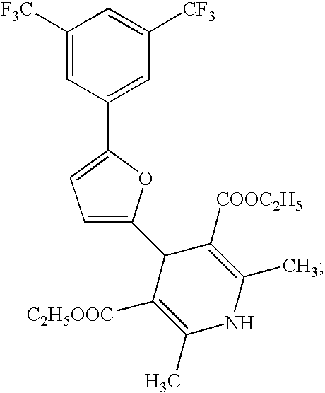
C1([F3C])=CC(C2=CC=C(C3C([C2H5OOC])=C(C)NC(C)=C3[COOC2H5])O2)=CC([CF3])=C1
